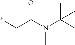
*CC(N(C(C)(C)C)C)=O
